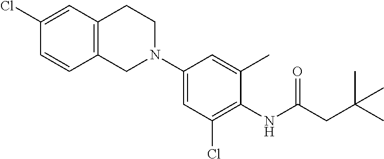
C1(Cl)=CC2=C(C=C1)CN(C1=CC(Cl)=C(NC(=O)CC(C)(C)C)C(C)=C1)CC2
